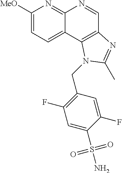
C1([MeO])=CC=C2C(=N1)N=CC1=C2N(CC2=C(F)C=C(S(N)(=O)=O)C(F)=C2)C(C)=N1
